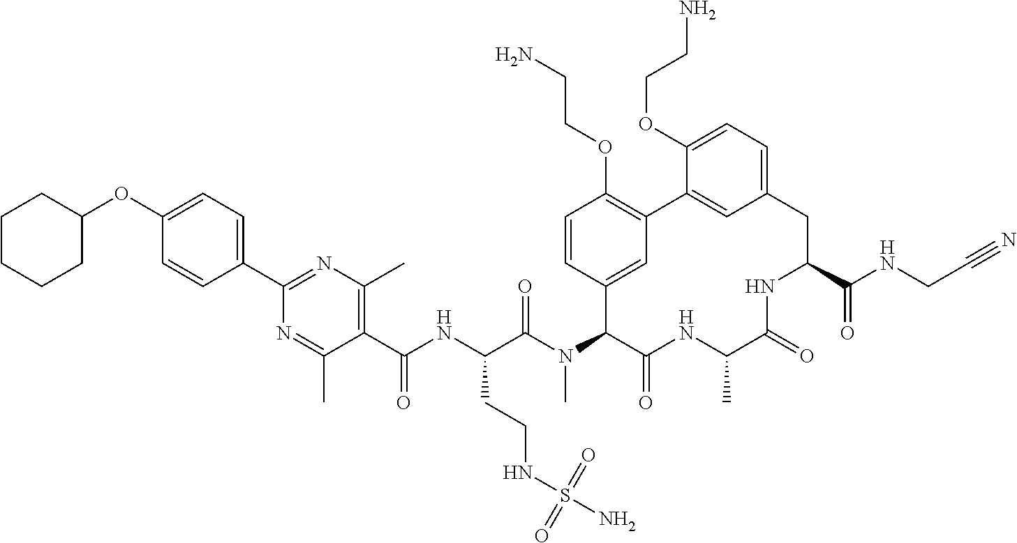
C1(OC2=CC=C(C3=NC(C)=C(C(=O)NC(CCNS(N)(=O)=O)C(=O)N(C)C4C5=CC(=C(OCCN)C=C5)C5=CC(=CC=C5OCCN)CC(C(=O)NCC#N)NC(=O)C(C)NC4=O)C(C)=N3)C=C2)CCCCC1
